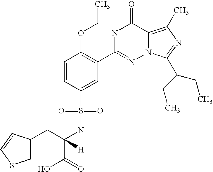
C1=CC(S(NC(CC2=CSC=C2)(C(=O)O)[H])(=O)=O)=CC(C2=NN3C(=C(C)N=C3C(CC)CC)C(=O)N2)=C1OCC
